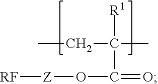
CCC(C)([R1])C(=O)O[Z][RF]
